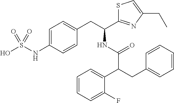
C1=C(NS(O)(=O)=O)C=CC(CC(NC(C(CC2=CC=CC=C2)C2=CC=CC=C2F)=O)C2=NC(CC)=CS2)=C1
